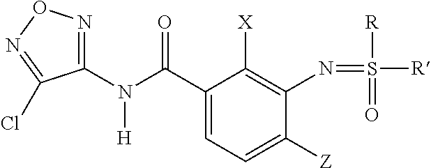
C1(N(C(C2=CC=C([Z])C(N=S([R])([R])=O)=C2[X])=O)[H])=NON=C1Cl
